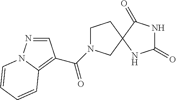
C1N(C(=O)C2=C3N(N=C2)C=CC=C3)CC2(C1)NC(=O)NC2=O
